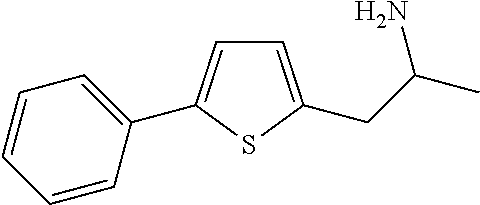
C1=C(CC(N)C)SC(C2=CC=CC=C2)=C1
